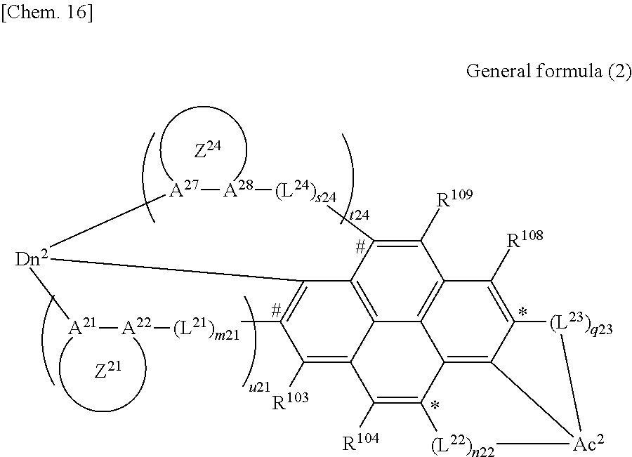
[A21]1[A22][(L21)m21]C2=C3C4=C5C(=C2[R103])C([R104])=C2C6=C7C(=C([R108])C(=C56)C([R109])=C4[(L24)s24][A28][A27][Dn2]13)[(L23)q23][Ac2]7[(L22)n22]2
